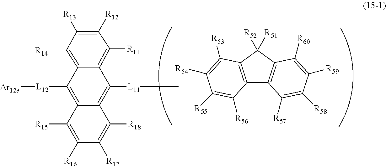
C12=C(C([R51])([R52])C3=C1C([R57])=C([R58])C([R59])=C3[R60])C([R53])=C([R54])C([R55])=C2[R56].C1([R11])=C2C(=C([R14])C([R13])=C1[R12])C([L12][Ar12e])=C1C(=C2[L11]C)C([R18])=C([R17])C([R16])=C1[R15]
